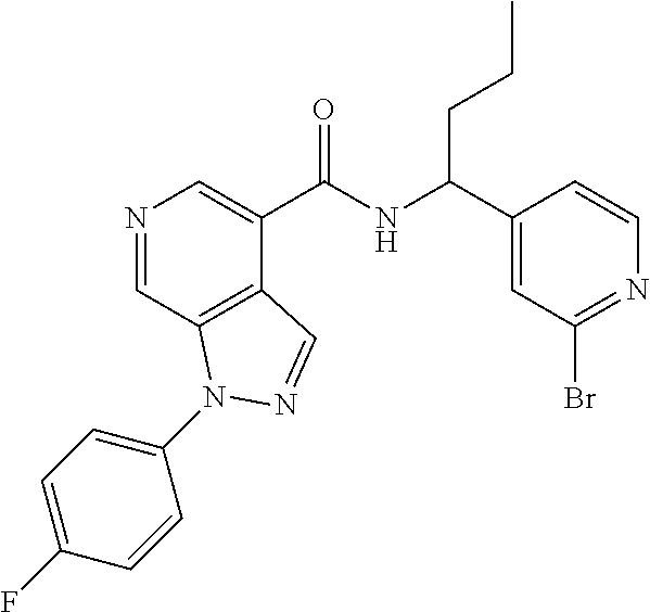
N1=CC2=C(C(C(NC(C3=CC(Br)=NC=C3)CCC)=O)=C1)C=NN2C1=CC=C(F)C=C1
